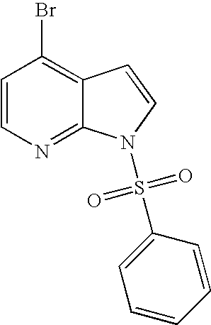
C1=CN=C2C(=C1Br)C=CN2S(C1=CC=CC=C1)(=O)=O
